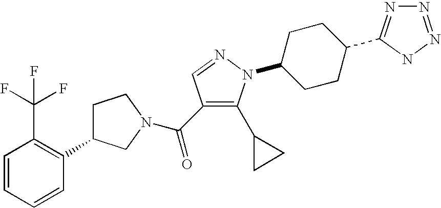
C(C1=C(C2CC2)N(C2CCC(C3=NN=NN3)CC2)N=C1)(=O)N1CC(C2=C(C(F)(F)F)C=CC=C2)CC1
